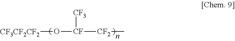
[CF3CF2CF2]O[CF]([CF3])[CF2]C
